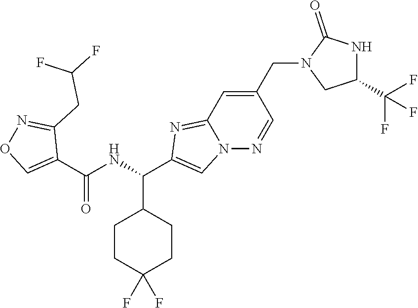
C1CC(F)(F)CCC1C(NC(C1=CON=C1CC(F)F)=O)C1=CN2C(=N1)C=C(CN1CC(C(F)(F)F)NC1=O)C=N2
